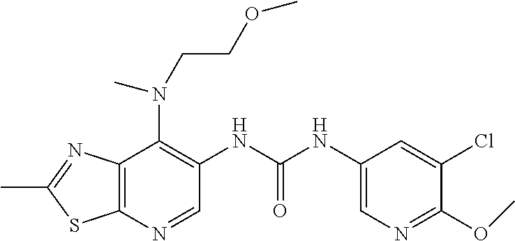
C12=C(N=CC(NC(NC3=CN=C(OC)C(Cl)=C3)=O)=C1N(C)CCOC)SC(C)=N2
